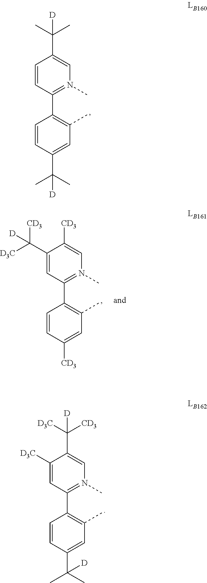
C1=CC(C2=C(C)C=C(C([D])(C)C)C=C2)=N(C)C=C1C([D])(C)C.C1([D3C])=CC(C2=C(C)C=C(C(C)(C)[D])C=C2)=N(C)C=C1C([D])([D3C])[CD3].C1(C([D3C])([CD3])[D])=CC(C2=C(C)C=C([CD3])C=C2)=N(C)C=C1[CD3]
